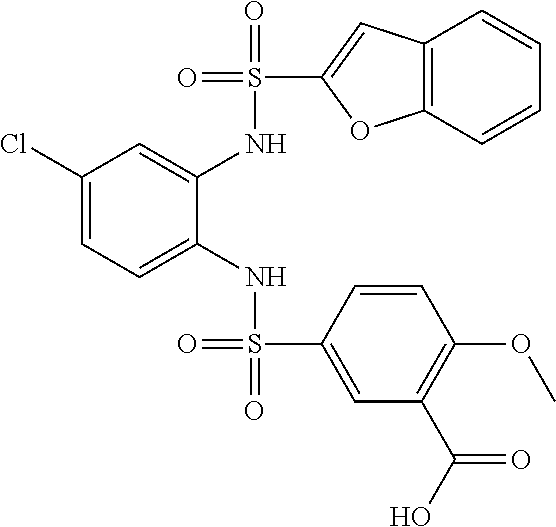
C1=CC(OC)=C(C(O)=O)C=C1S(=O)(NC1=CC=C(Cl)C=C1NS(=O)(=O)C1=CC2=C(C=CC=C2)O1)=O
